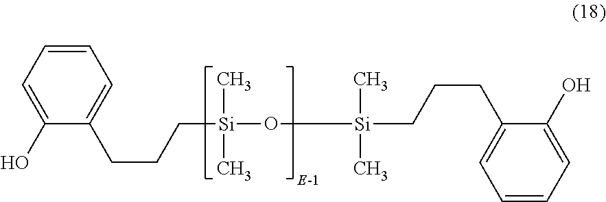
C([Si](C)(C)O[Si](C)(C)CCCC1=CC=CC=C1O)CCC1=CC=CC=C1O
